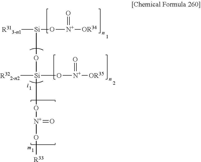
[Si](O[Si](O[N+](O[R33])=O)(O[N+]([OR35])=O)[R322-n2])([R313-n1])O[N+]([OR34])=O
